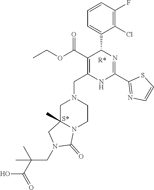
C1=CC=C(C2C(C(OCC)=O)=C(CN3CC4(C)N(CC3)C(=O)N(CC(C)(C(O)=O)C)C4)NC(C3=NC=CS3)=N2)C(Cl)=C1F.[R*]
